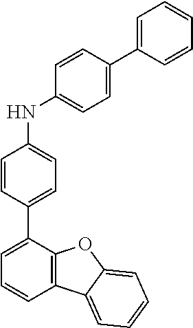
N(C1=CC=C(C2=CC=CC3=C2OC2=CC=CC=C32)C=C1)C1=CC=C(C2=CC=CC=C2)C=C1
